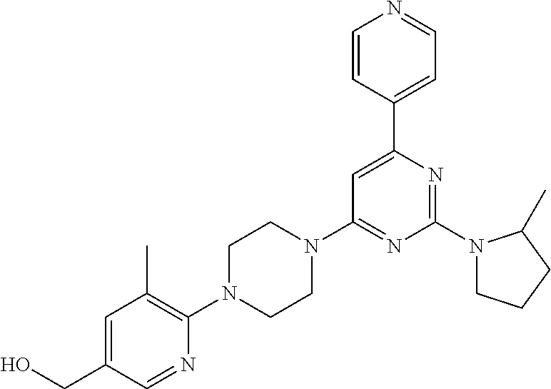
OCC1=CC(C)=C(N2CCN(C3=NC(N4CCCC4C)=NC(C4=CC=NC=C4)=C3)CC2)N=C1
